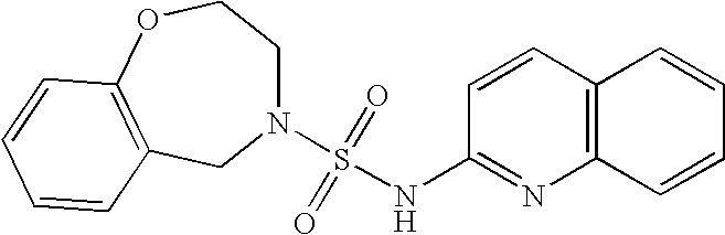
N1(S(=O)(=O)NC2=NC3=C(C=C2)C=CC=C3)CCOC2=C(C1)C=CC=C2
